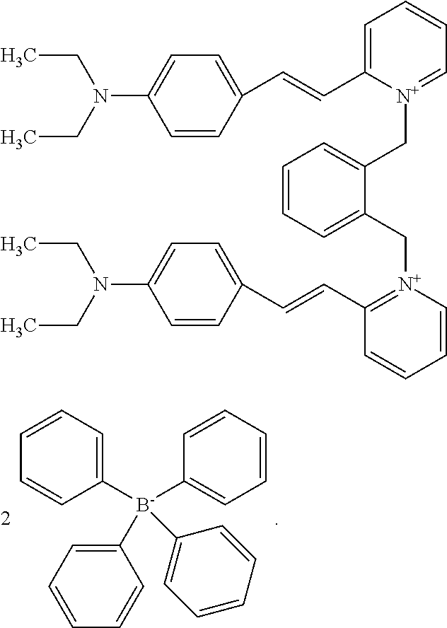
C1([B-](C2=CC=CC=C2)(C2=CC=CC=C2)C2=CC=CC=C2)=CC=CC=C1.C1=CC(C=CC2=CC=CC=[N+]2CC2=CC=CC=C2C[N+]2=C(C=CC3=CC=C(N(CC)CC)C=C3)C=CC=C2)=CC=C1N(CC)CC
